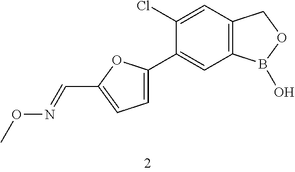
C12=C(B(O)OC1)C=C(C1=CC=C(C=NOC)O1)C(Cl)=C2
